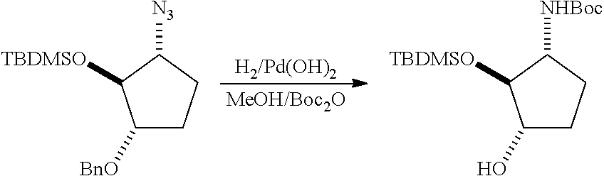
C1(O)CCC([NHBoc])C1[TBDMSO].C1([BnO])CCC([N3])C1[TBDMSO].[H2/Pd(OH)2]
